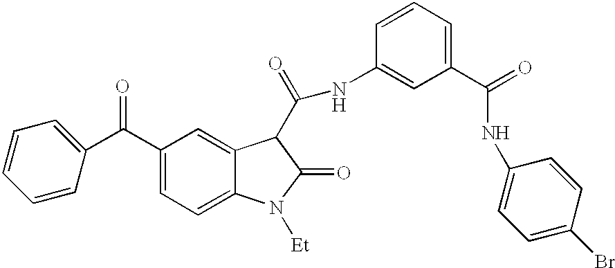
C1(C(C2=CC=C3C(=C2)C(C(=O)NC2=CC(C(NC4=CC=C(Br)C=C4)=O)=CC=C2)C(=O)N3[Et])=O)=CC=CC=C1
